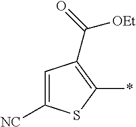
C1=C([NC])SC(*)=C1C([OEt])=O
